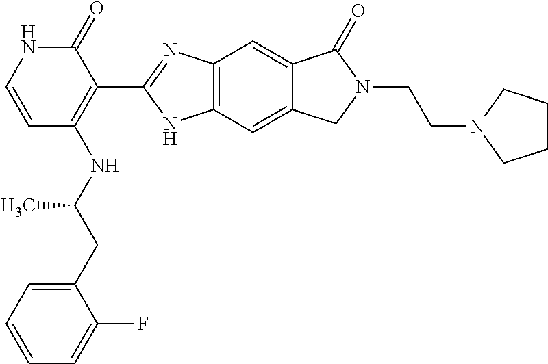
C1=C(CC(NC2=C(C3=NC4=C(N3)C=C3C(=C4)C(=O)N(CCN4CCCC4)C3)C(=O)NC=C2)C)C(F)=CC=C1
